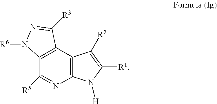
C12=C(C3=C(N=C1[R5])N([H])C([R1])=C3[R2])C([R3])=NN2[R6]
